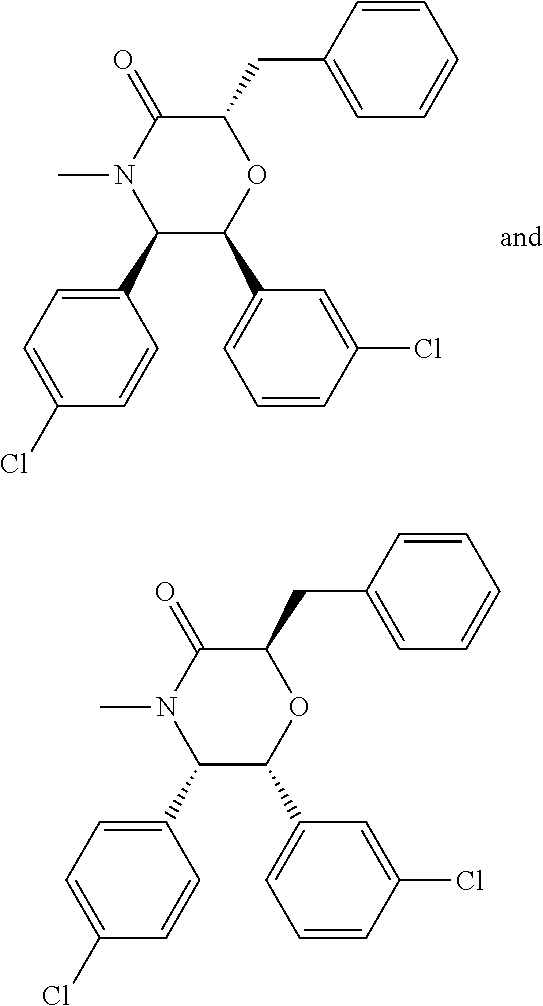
C1(C2=CC=C(Cl)C=C2)C(C2=CC=CC(Cl)=C2)OC(CC2=CC=CC=C2)C(=O)N1C.C1(C2C(C3=CC=CC(Cl)=C3)OC(CC3=CC=CC=C3)C(=O)N2C)=CC=C(Cl)C=C1
